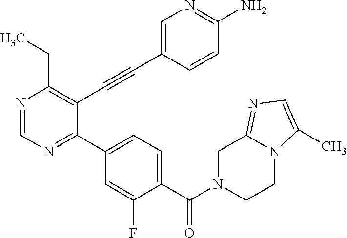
N1=CN=C(C2=CC=C(C(=O)N3CCN4C(=NC=C4C)C3)C(F)=C2)C(C#CC2=CN=C(N)C=C2)=C1CC
